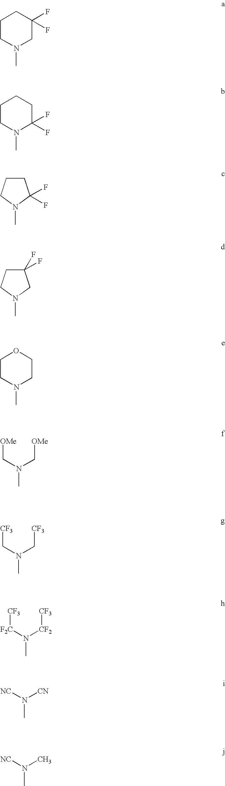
C1CN(C)CC(F)(F)C1.C1CN(C)C(F)(F)CC1.C1CCN(C)C1(F)F.C1(F)(F)CCN(C)C1.C1CN(C)CCO1.[OMe]CN(C[OMe])C.[CF3]CN(C[CF3])C.[CF3][F2C]N([CF2][CF3])C.[NC]N([CN])C.[NC]N(C)C
